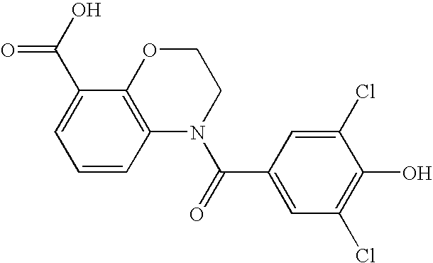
C1OC2=C(N(C(=O)C3=CC(Cl)=C(O)C(Cl)=C3)C1)C=CC=C2C(O)=O
